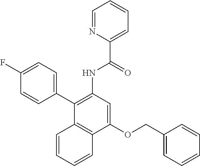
C1(OCC2=CC=CC=C2)=CC(NC(C2=CC=CC=N2)=O)=C(C2=CC=C(F)C=C2)C2=C1C=CC=C2
